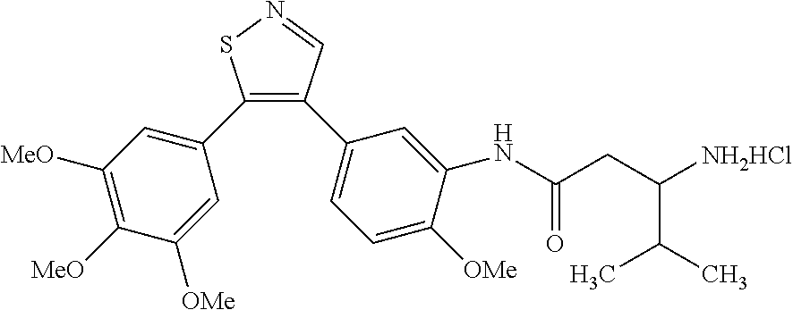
C1(C2=CC([MeO])=C([MeO])C([OMe])=C2)=C(C2=CC=C([OMe])C(NC(CC([NH2HCl])C(C)C)=O)=C2)C=NS1
